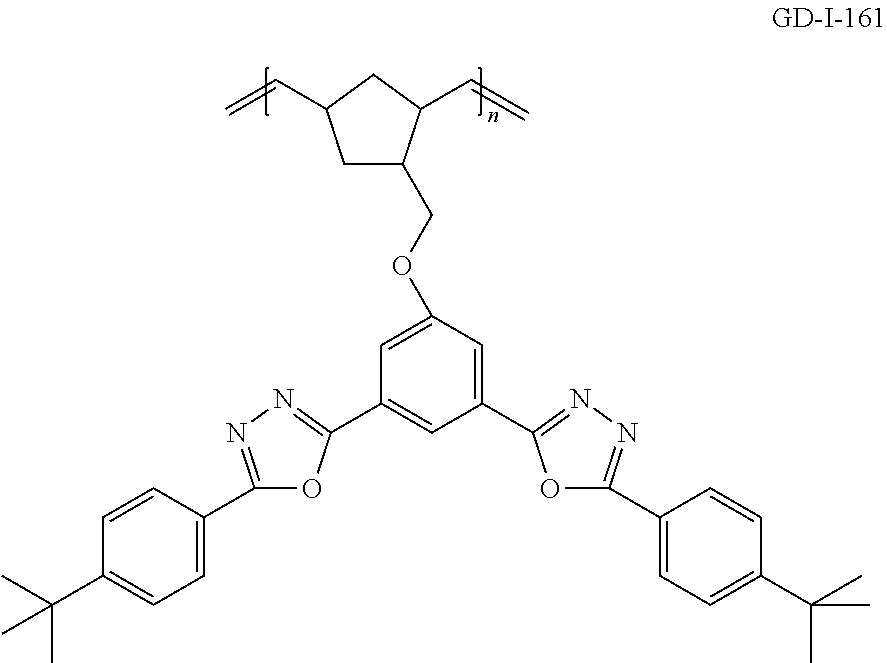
C1(C2=NN=C(C3=CC=C(C(C)(C)C)C=C3)O2)=CC(OCC2CC(C=C)CC2C=C)=CC(C2=NN=C(C3=CC=C(C(C)(C)C)C=C3)O2)=C1
